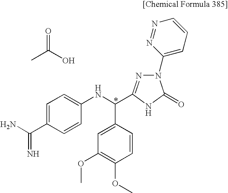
CC(O)=O.C1=C(C(N)=N)C=CC(NC(C2=CC(OC)=C(OC)C=C2)C2=NN(C3=CC=CN=N3)C(=O)N2)=C1
